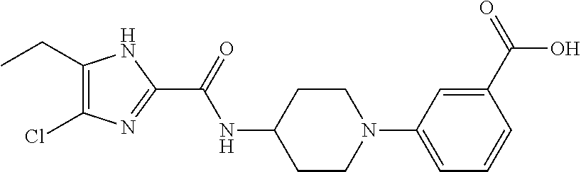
C1(CC)=C(Cl)N=C(C(=O)NC2CCN(C3=CC=CC(C(=O)O)=C3)CC2)N1
